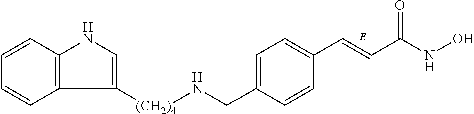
C(C1=CC=C(C=CC(NO)=O)C=C1)N[(CH2)4]C1=CNC2=C1C=CC=C2
